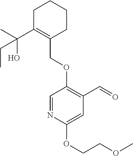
C1C(C(C)(O)CC)=C(COC2=C(C=O)C=C(OCCOC)N=C2)CCC1
